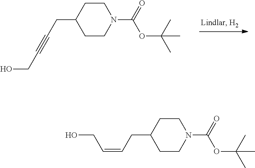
C(CC1CCN(C(=O)OC(C)(C)C)CC1)#CCO.C1CC(CC=CCO)CCN1C(=O)OC(C)(C)C
